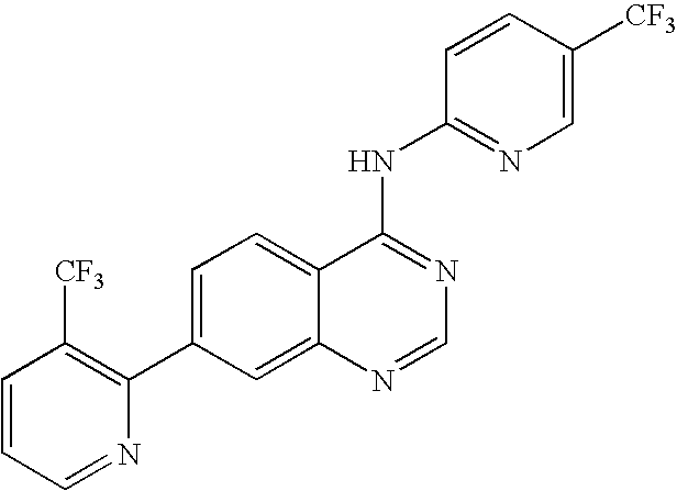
C1=CC=NC(C2=CC=C3C(=C2)N=CN=C3NC2=NC=C([CF3])C=C2)=C1[CF3]
